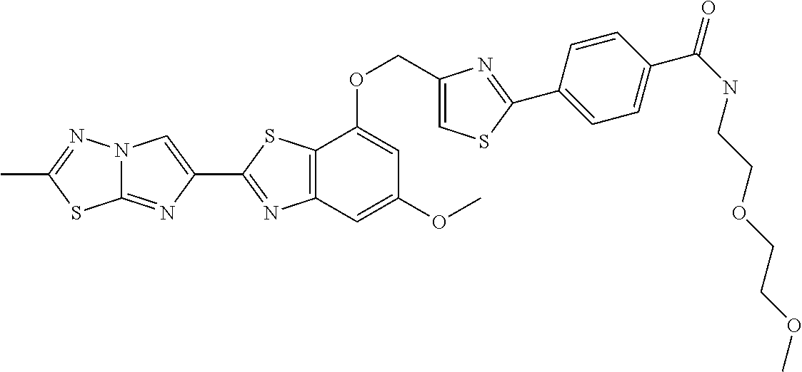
C12=NC(C3=NC4=C(S3)C(OCC3=CSC(C5=CC=C(C(NCCOCCOC)=O)C=C5)=N3)=CC(OC)=C4)=CN1N=C(C)S2
